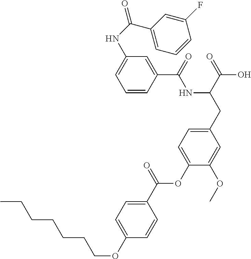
C1=CC(C(=O)NC(CC2=CC=C(OC(C3=CC=C(OCCCCCCC)C=C3)=O)C(OC)=C2)C(=O)O)=CC(NC(=O)C2=CC=CC(F)=C2)=C1
